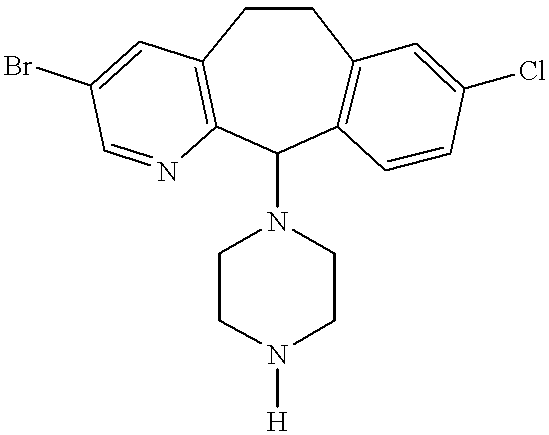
[H]N1CCN(C2C3=C(CCC4=C2N=CC(Br)=C4)C=C(Cl)C=C3)CC1
